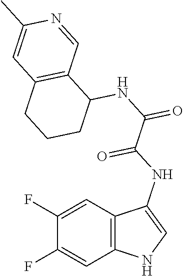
C12=C(C=C(F)C(F)=C1)NC=C2NC(C(NC1C2=C(CCC1)C=C(C)N=C2)=O)=O
